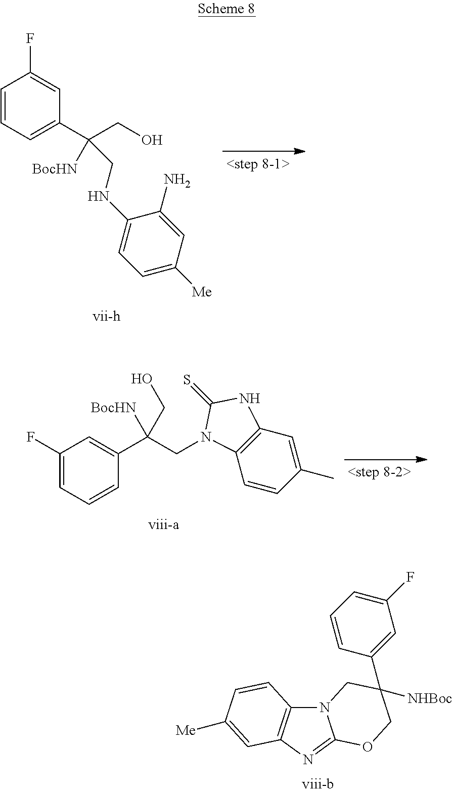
C1=CC=C(C(CO)([BocHN])CNC2=CC=C([Me])C=C2N)C=C1F.C1(F)=CC=CC(C(CN2C3=C(C=C(C)C=C3)NC2=S)([BocHN])CO)=C1.N12C3=C(N=C1OCC(C1=CC(F)=CC=C1)([NHBoc])C2)C=C([Me])C=C3
